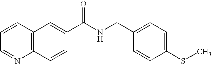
C1=CC=NC2=C1C=C(C(NCC1=CC=C(SC)C=C1)=O)C=C2
